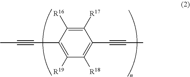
C1([R19])=C(C#CC)C([R16])=C([R17])C(C#CC)=C1[R18]
